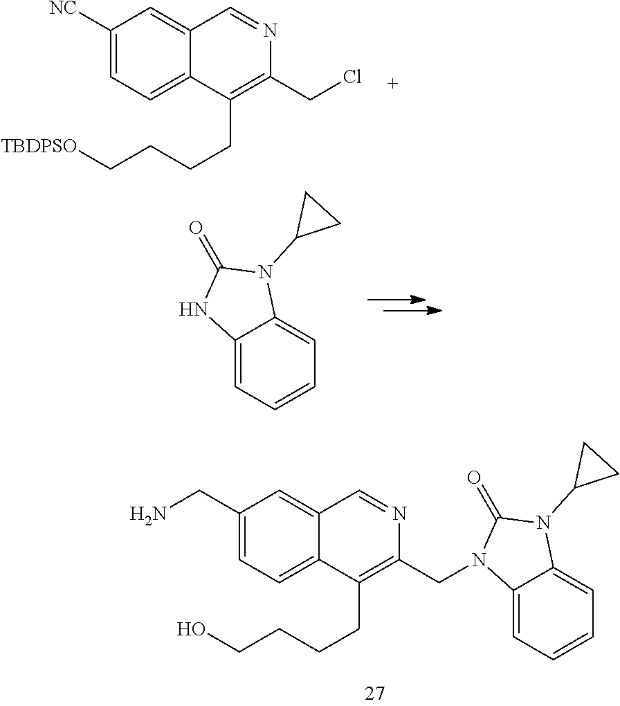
C1([NC])=CC=C2C(=C1)C=NC(CCl)=C2CCCC[TBDPSO].C12=CC=CC=C1N(C1CC1)C(=O)N2.C1(CN)=CC=C2C(=C1)C=NC(CN1C3=CC=CC=C3N(C3CC3)C1=O)=C2CCCCO
